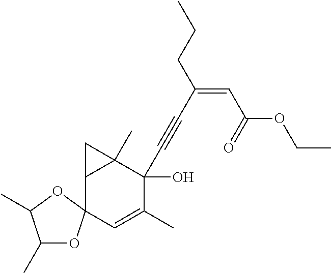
C12C(C)(C(O)(C#CC(=CC(=O)OCC)CCC)C(C)=CC13OC(C)C(C)O3)C2
